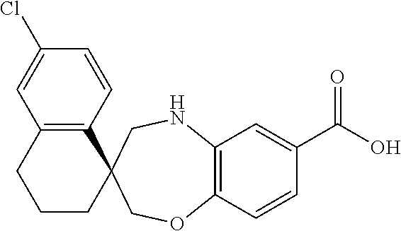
C1(Cl)=CC2=C(C=C1)C1(CCC2)CNC2=C(OC1)C=CC(C(O)=O)=C2
